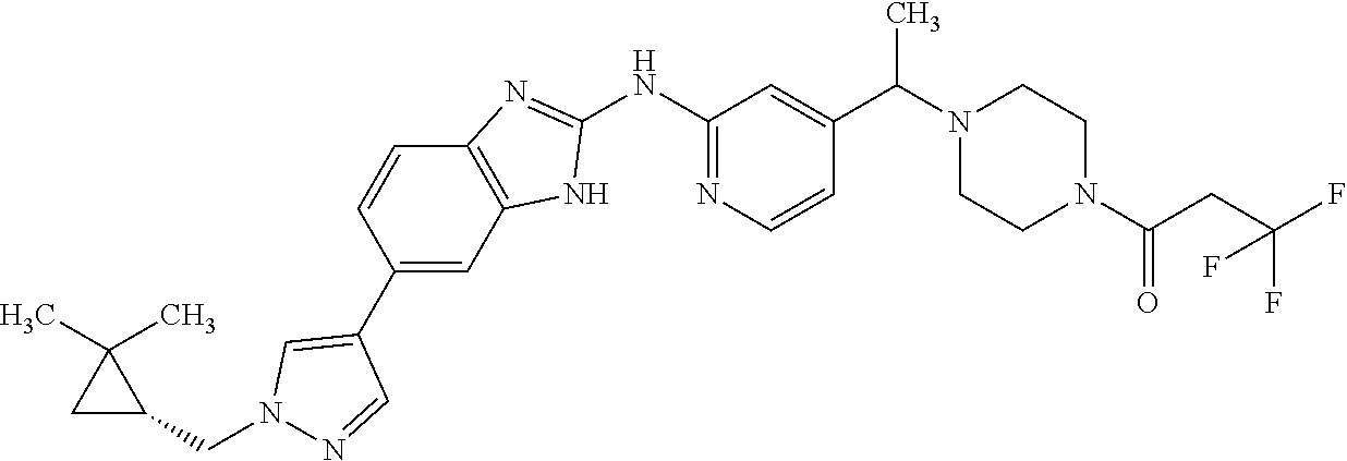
C1(C2=CN(CC3C(C)(C)C3)N=C2)=CC2=C(C=C1)N=C(NC1=NC=CC(C(N3CCN(C(CC(F)(F)F)=O)CC3)C)=C1)N2
